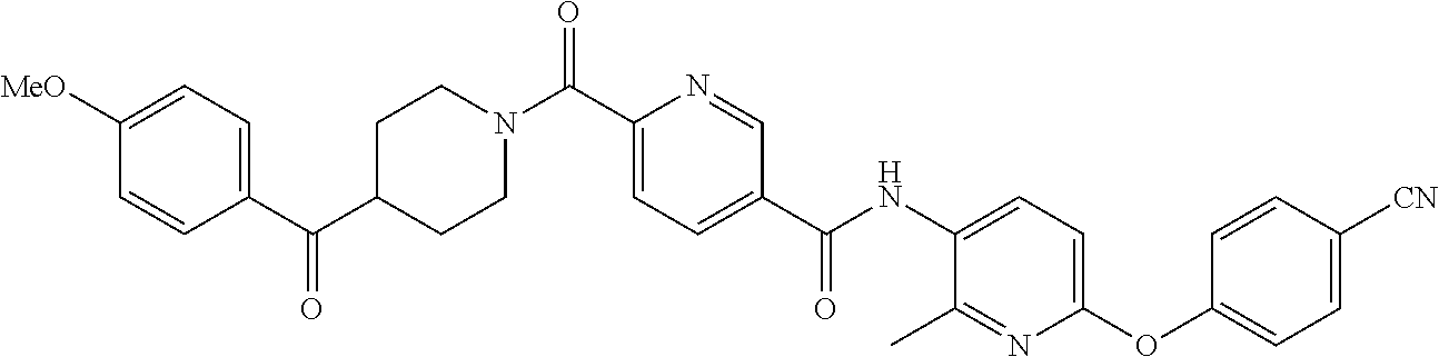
C1([MeO])=CC=C(C(C2CCN(C(C3=CC=C(C(NC4=CC=C(OC5=CC=C([CN])C=C5)N=C4C)=O)C=N3)=O)CC2)=O)C=C1
